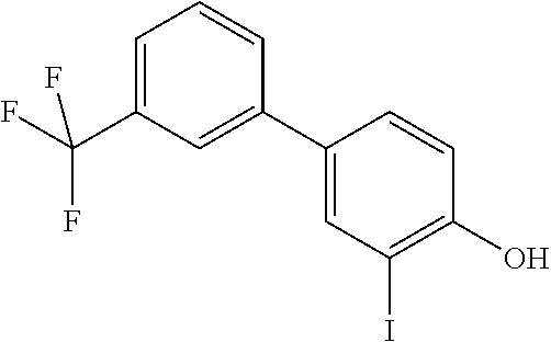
C1=C(C(F)(F)F)C=C(C2=CC(I)=C(O)C=C2)C=C1
